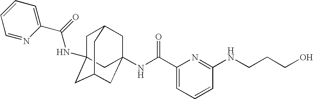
C1C2(NC(C3=CC=CC=N3)=O)CC3CC(NC(C4=CC=CC(NCCCO)=N4)=O)(CC1C3)C2
